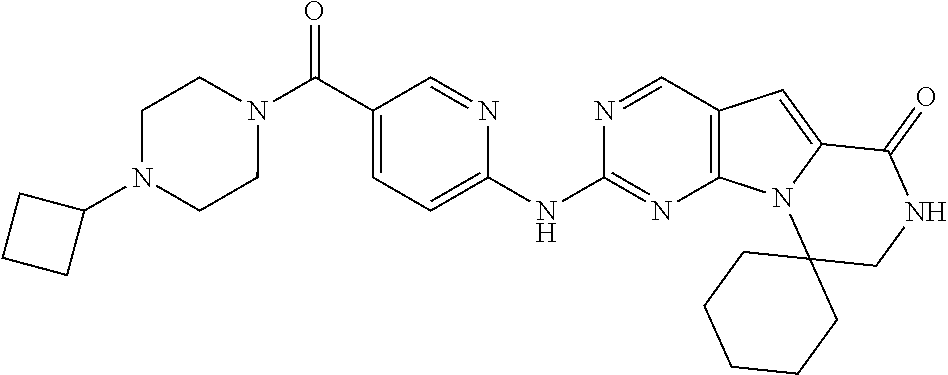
C(C1=CC=C(NC2=NC3=C(C=N2)C=C2N3C3(CNC2=O)CCCCC3)N=C1)(N1CCN(C2CCC2)CC1)=O
